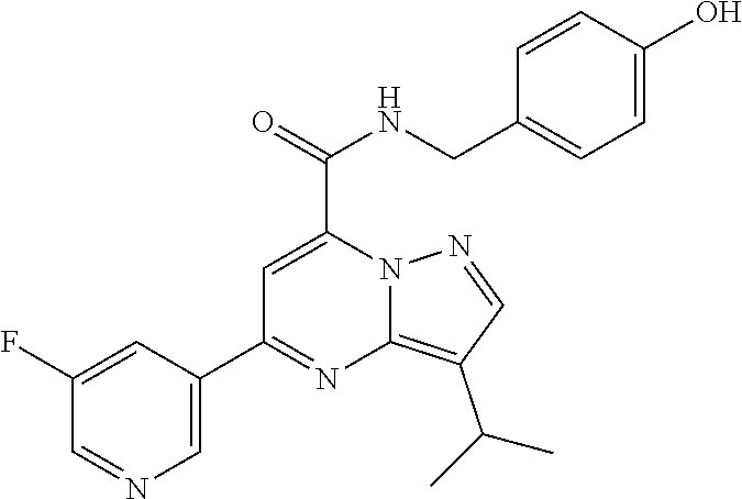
C1(C(C)C)=C2N=C(C3=CN=CC(F)=C3)C=C(C(NCC3=CC=C(O)C=C3)=O)N2N=C1
